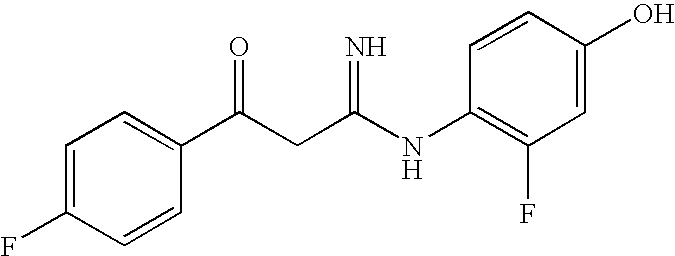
C1=C(F)C=CC(C(CC(NC2=C(F)C=C(O)C=C2)=N)=O)=C1
